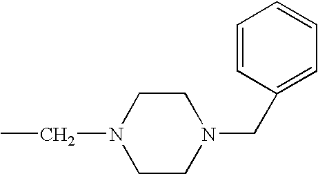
N1(CC)CCN(CC2=CC=CC=C2)CC1
